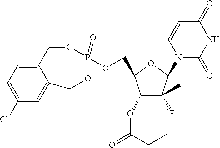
C1=C(Cl)C=C2C(=C1)COP(=O)(OCC1C(OC(=O)CC)C(F)(C)C(N3C(=O)NC(=O)C=C3)O1)OC2
